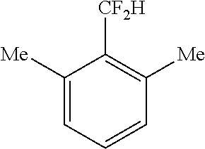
C1([Me])=CC=CC([Me])=C1[CF2H]
